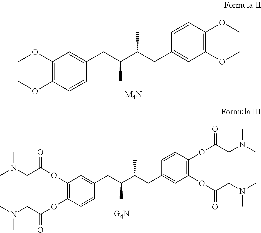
COC1=C(OC)C=CC(CC(C(CC2=CC(OC)=C(OC)C=C2)C)C)=C1.[M4N].C1(OC(=O)CN(C)C)=C(OC(=O)CN(C)C)C=CC(CC(C(CC2=CC(OC(=O)CN(C)C)=C(OC(=O)CN(C)C)C=C2)C)C)=C1
